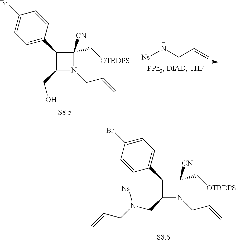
C1(C2=CC=C(Br)C=C2)C(CO)N(CC=C)C1([CN])C[OTBDPS].[Ns]NCC=C.C1(C2=CC=C(Br)C=C2)C(CN(CC=C)[Ns])N(CC=C)C1([CN])C[OTBDPS]
